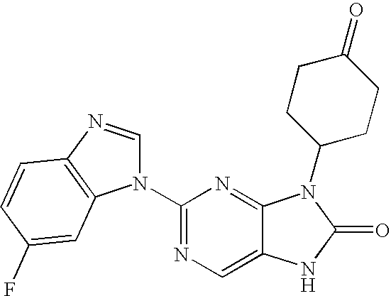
C1(N2C=NC3=C2C=C(F)C=C3)=NC=C2C(=N1)N(C1CCC(=O)CC1)C(=O)N2
